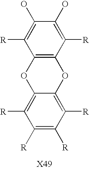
C12=C([R])C([R])=C([R])C([R])=C1OC1=C(O2)C([R])=C(O)C(O)=C1[R]
